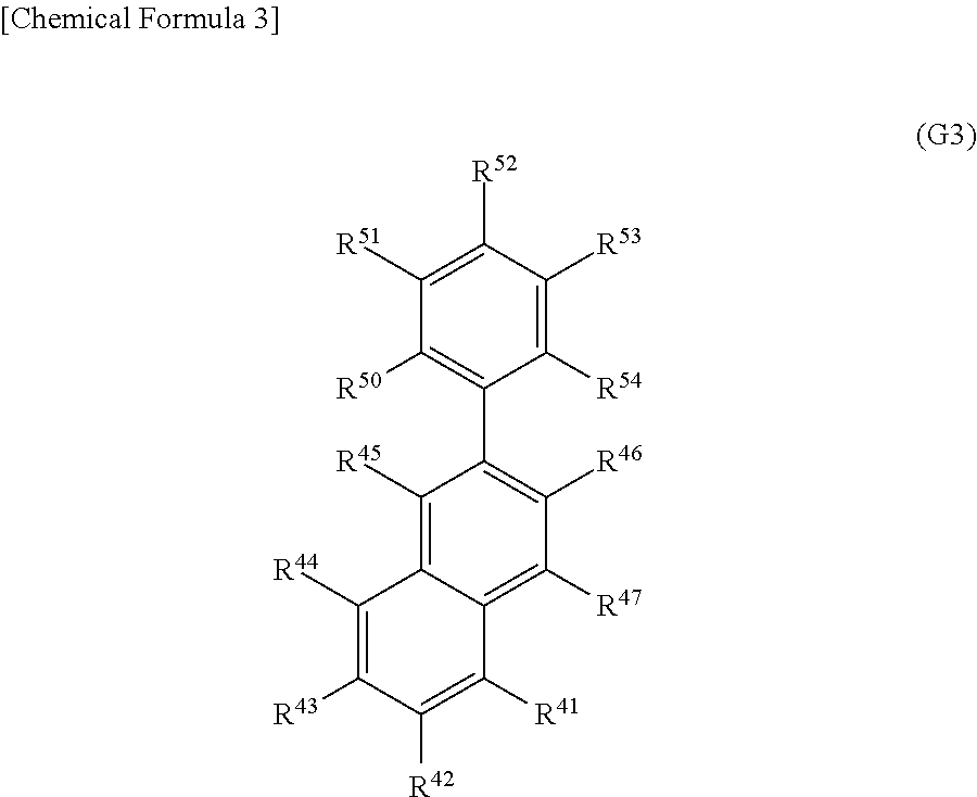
C1([R51])=C([R52])C([R53])=C([R54])C(C2=C([R46])C([R47])=C3C(=C2[R45])C([R44])=C([R43])C([R42])=C3[R41])=C1[R50]
